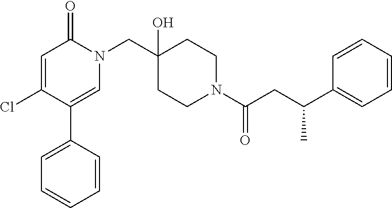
ClC1=CC(=O)N(CC2(O)CCN(C(CC(C3=CC=CC=C3)C)=O)CC2)C=C1C1=CC=CC=C1
